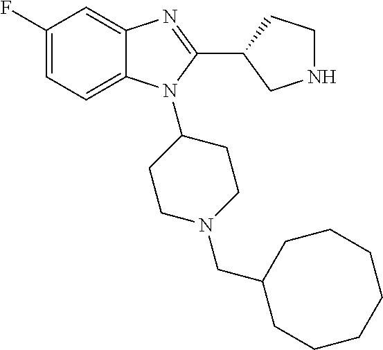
C1(F)=CC=C2C(=C1)N=C(C1CNCC1)N2C1CCN(CC2CCCCCCC2)CC1
